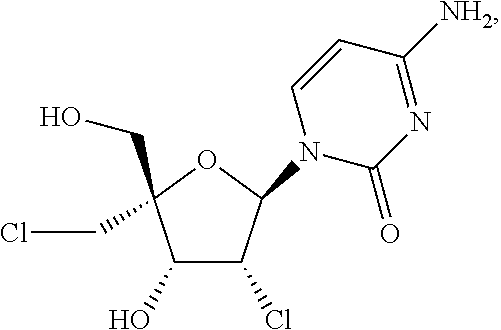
C1(O)C(Cl)C(N2C(=O)N=C([NH2])C=C2)OC1(CCl)CO
